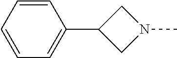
C1=CC=CC=C1C1CN(C)C1
